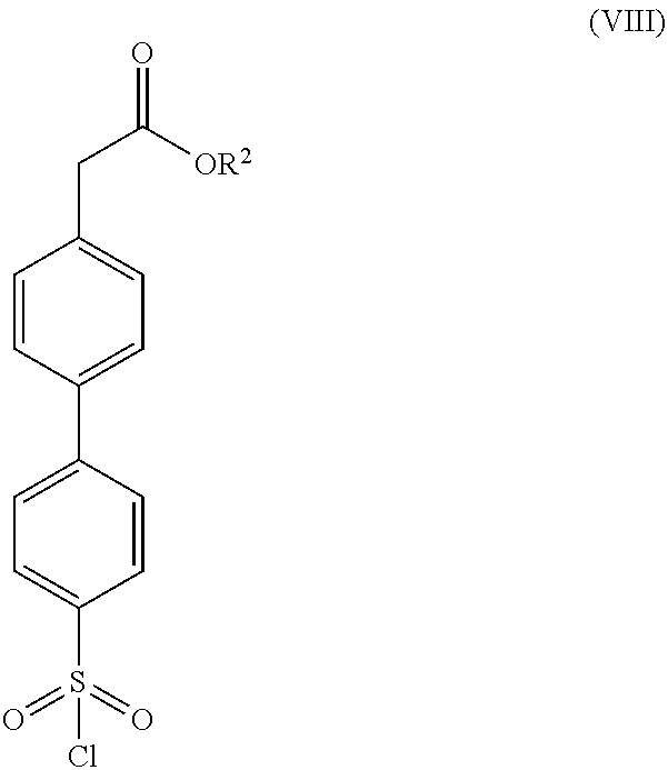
C1=CC(C2=CC=C(S(=O)(=O)Cl)C=C2)=CC=C1CC([OR2])=O
